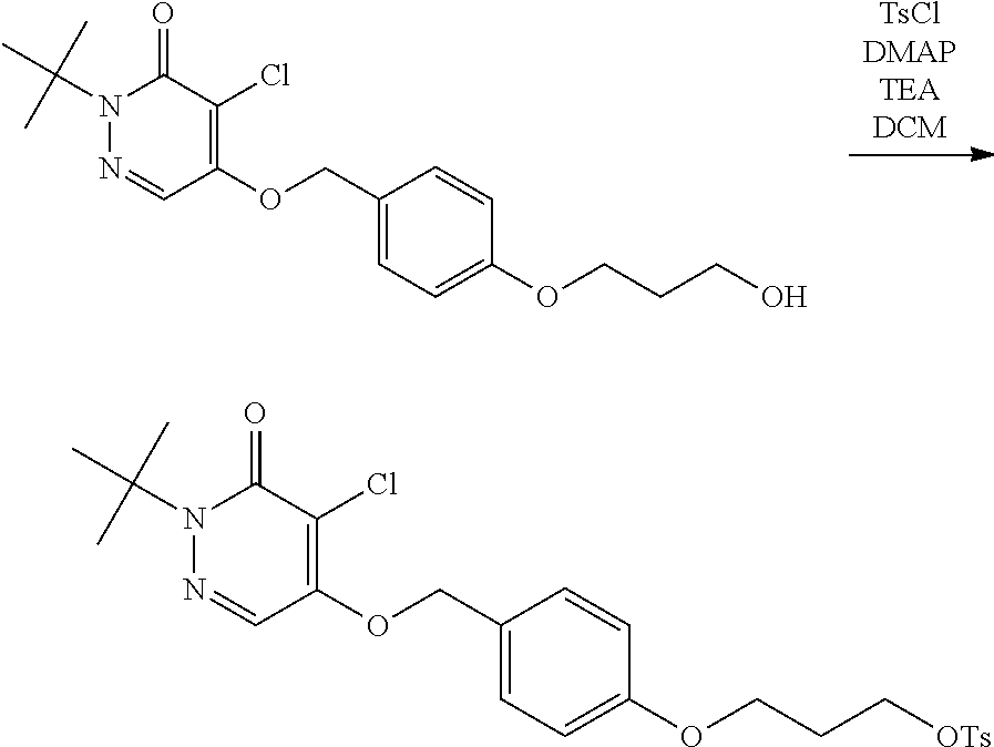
[TsClDMAPTEADCM].N1(C(C)(C)C)N=CC(OCC2=CC=C(OCCCO)C=C2)=C(Cl)C1=O.N1(C(C)(C)C)N=CC(OCC2=CC=C(OCCC[OTs])C=C2)=C(Cl)C1=O
